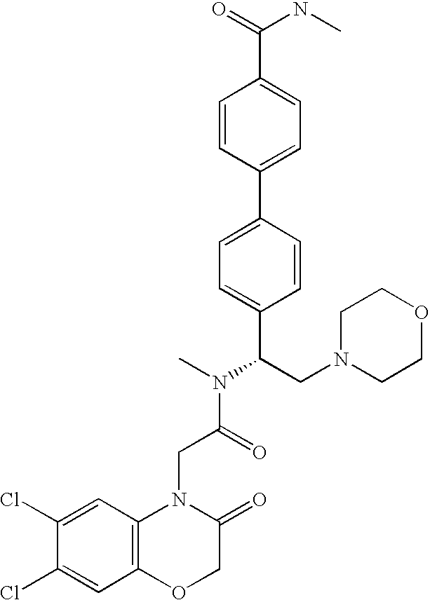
C1=CC(C2=CC=C(C(CN3CCOCC3)N(C)C(=O)CN3C4=C(OCC3=O)C=C(Cl)C(Cl)=C4)C=C2)=CC=C1C(NC)=O
